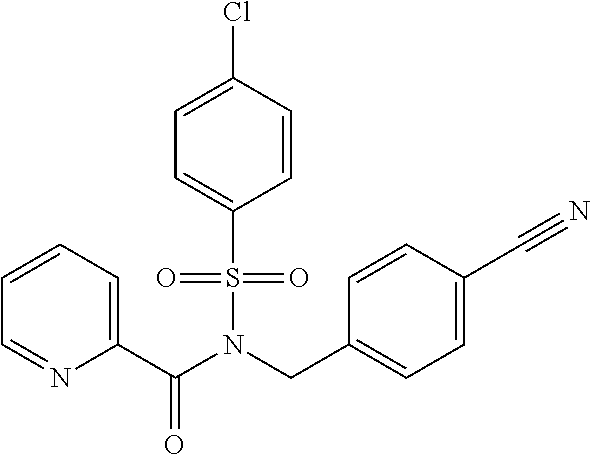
C1=CC=C(C(N(CC2=CC=C(C#N)C=C2)S(=O)(=O)C2=CC=C(Cl)C=C2)=O)N=C1
